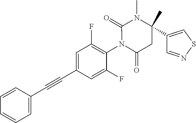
C1=CC(C#CC2=CC(F)=C(N3C(=O)CC(C4=CSN=C4)(C)N(C)C3=O)C(F)=C2)=CC=C1
